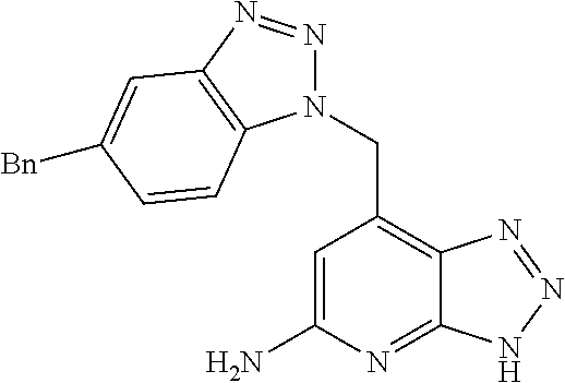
C1=C(N)N=C2C(=C1CN1N=NC3=C1C=CC([Bn])=C3)N=NN2
